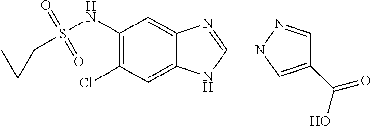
ClC1=C(NS(C2CC2)(=O)=O)C=C2C(=C1)NC(N1N=CC(C(=O)O)=C1)=N2
